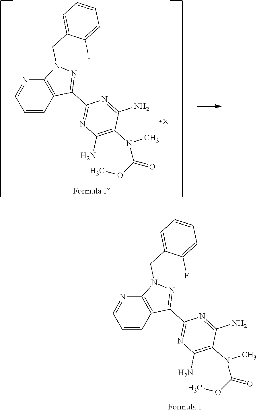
C1=CC2=C(N=C1)N(CC1=CC=CC=C1F)N=C2C1=NC(N)=C(N(C(=O)OC)C)C(N)=N1.C1=CC2=C(N=C1)N(CC1=CC=CC=C1F)N=C2C1=NC(N)=C(N(C(=O)OC)C)C(N)=N1.[X]
